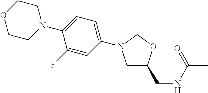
C1C(CNC(C)=O)OCN1C1=CC=C(N2CCOCC2)C(F)=C1
